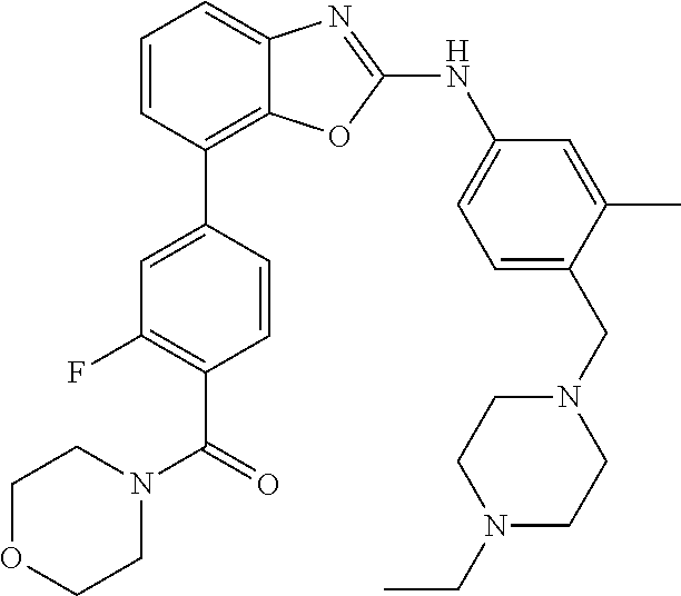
C1=CC(C2=CC(F)=C(C(N3CCOCC3)=O)C=C2)=C2C(=C1)N=C(NC1=CC=C(CN3CCN(CC)CC3)C(C)=C1)O2
